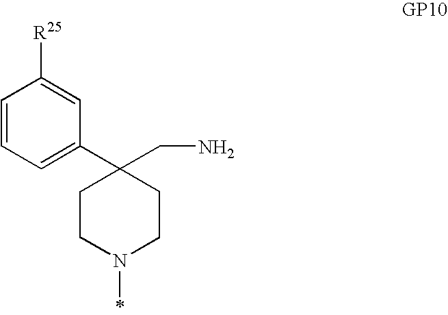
C1CN(C)CCC1(C1=CC=CC([R25])=C1)CN
